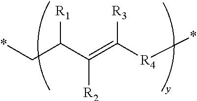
C(C(C(=C([R4]*)[R3])[R2])[R1])*
